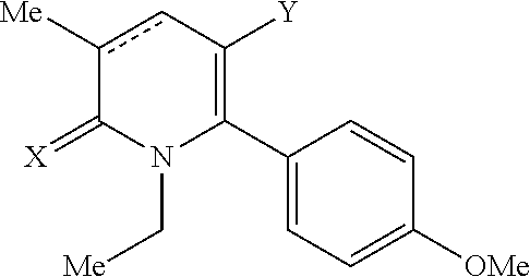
C1(C2=C([Y])cc([Me])C(=[X])N2C[Me])=CC=C([OMe])C=C1
